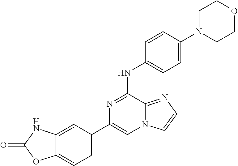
C1(C2=CC=C3C(=C2)NC(=O)O3)=CN2C(=NC=C2)C(NC2=CC=C(N3CCOCC3)C=C2)=N1
